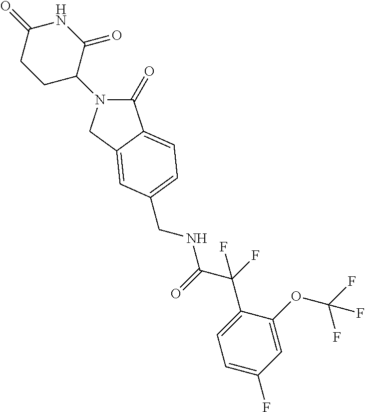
C1(=O)N(C2C(=O)NC(=O)CC2)CC2=CC(CNC(C(F)(C3=CC=C(F)C=C3OC(F)(F)F)F)=O)=CC=C12
